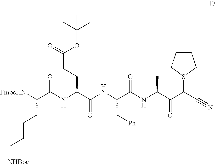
C(CCCC[NHBoc])(C(NC(C(=O)NC(C[Ph])C(NC(C(=O)C(C#N)=S1CCCC1)C)=O)CCC(OC(C)(C)C)=O)=O)[FmocHN]
